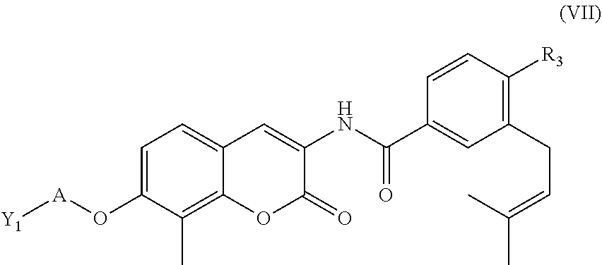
[A](OC1=CC=C2C(=C1C)OC(=O)C(NC(=O)C1=CC(CC=C(C)C)=C([R3])C=C1)=C2)[Y1]
